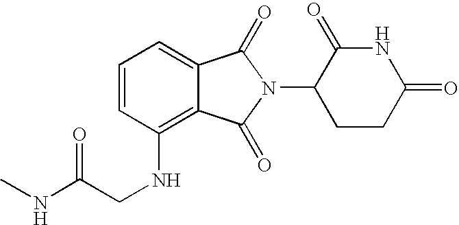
N(C(CNC1=C2C(=CC=C1)C(=O)N(C1CCC(=O)NC1=O)C2=O)=O)C
